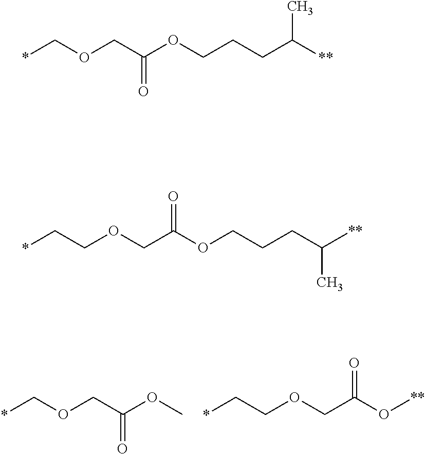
*COCC(OC)=O.*CCOCC(O[**])=O.*COCC(OCCCC([**])C)=O.*CCOCC(OCCCC([**])C)=O
